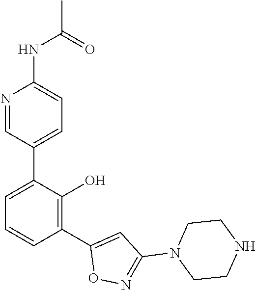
C1(C2=C(O)C(C3=CC=C(NC(C)=O)N=C3)=CC=C2)=CC(N2CCNCC2)=NO1
